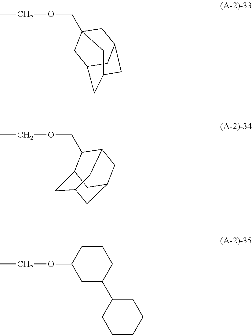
C1C2CC3CC(CC1(COCC)C3)C2.C(OCC)C1C2CC3CC(CC1C3)C2.C1(OCC)CC(C2CCCCC2)CCC1
